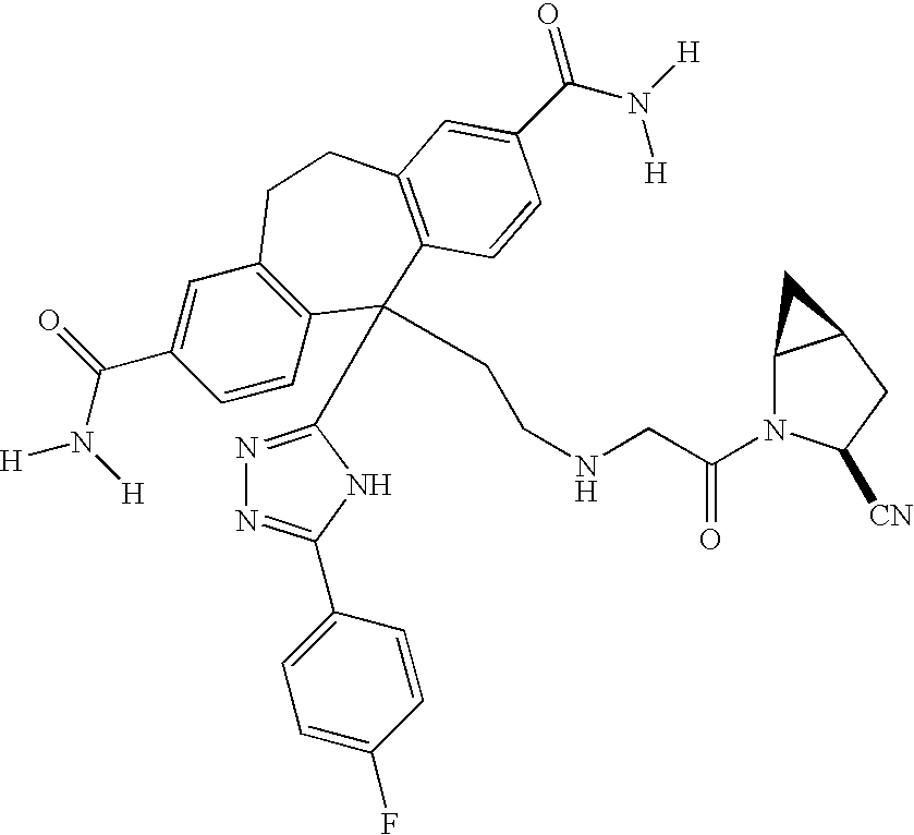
[H]N(C(C1=CC2=C(C=C1)C(C1=NN=C(C3=CC=C(F)C=C3)N1)(CCNCC(N1C3C(CC1[CN])C3)=O)C1=C(CC2)C=C(C(N([H])[H])=O)C=C1)=O)[H]
